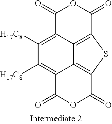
C1(=O)C2=C([H17C8])C([H17C8])=C3C4=C(C(=O)OC3=O)SC(=C24)C(=O)O1
